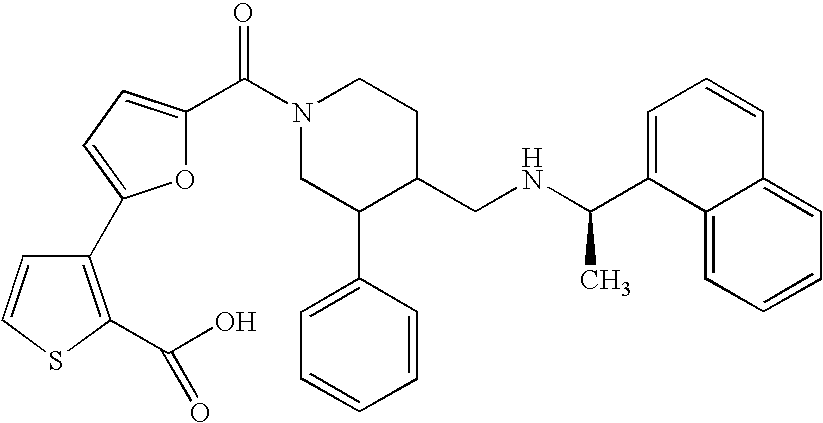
O1C(C(N2CC(C3=CC=CC=C3)C(CNC(C3=CC=CC4=CC=CC=C34)C)CC2)=O)=CC=C1C1=C(C(O)=O)SC=C1
